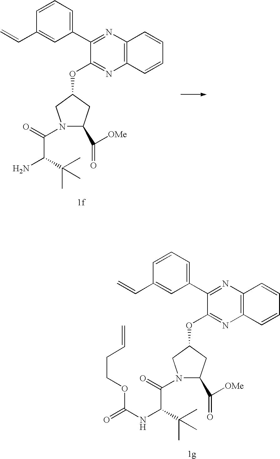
C1=CC=C(C2=NC3=C(N=C2OC2CN(C(C(N)C(C)(C)C)=O)C(C(=O)[OMe])C2)C=CC=C3)C=C1C=C.C1=CC=C(C2=NC3=C(N=C2OC2CN(C(C(NC(=O)OCCC=C)C(C)(C)C)=O)C(C(=O)[OMe])C2)C=CC=C3)C=C1C=C
